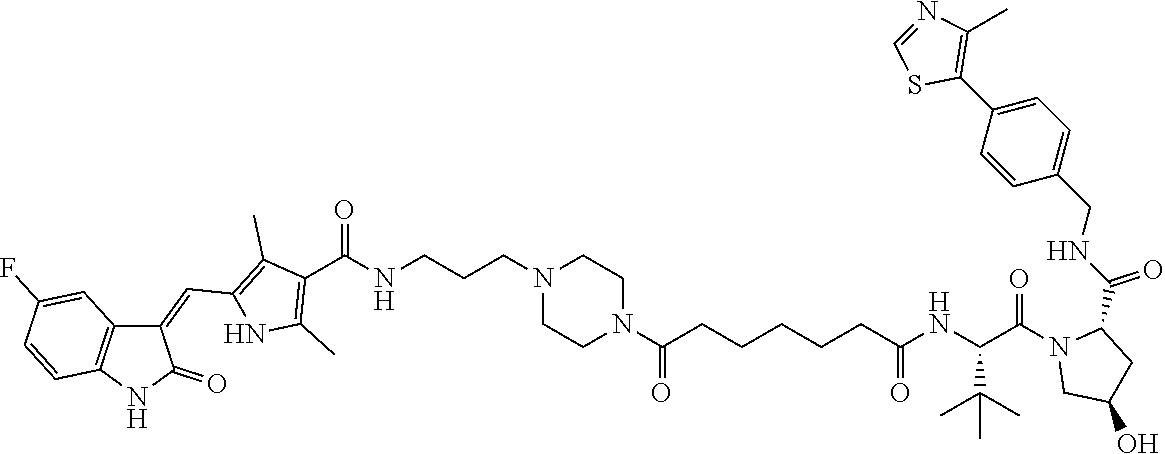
C1=NC(C)=C(C2=CC=C(CNC(=O)C3N(C(C(NC(=O)CCCCCC(N4CCN(CCCNC(C5=C(C)NC(C=C6C7=C(C=CC(F)=C7)NC6=O)=C5C)=O)CC4)=O)C(C)(C)C)=O)CC(O)C3)C=C2)S1
